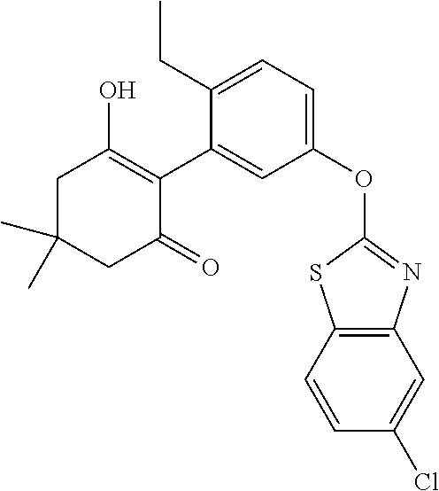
C1C(C)(C)CC(=O)C(C2=CC(OC3=NC4=C(S3)C=CC(Cl)=C4)=CC=C2CC)=C1O
